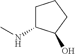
C1C(NC)C(O)CC1
